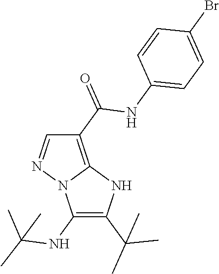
C1(C(=O)NC2=CC=C(Br)C=C2)=C2N(N=C1)C(NC(C)(C)C)=C(C(C)(C)C)N2
